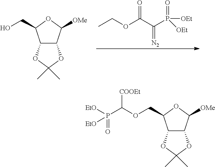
CCOC(C(P(=O)([OEt])[OEt])=[N2])=O.[OMe]C1C2C(C(CO)O1)OC(C)(C)O2.[OMe]C1C2C(C(COC(P([EtO])(=O)[EtO])[COOEt])O1)OC(C)(C)O2
